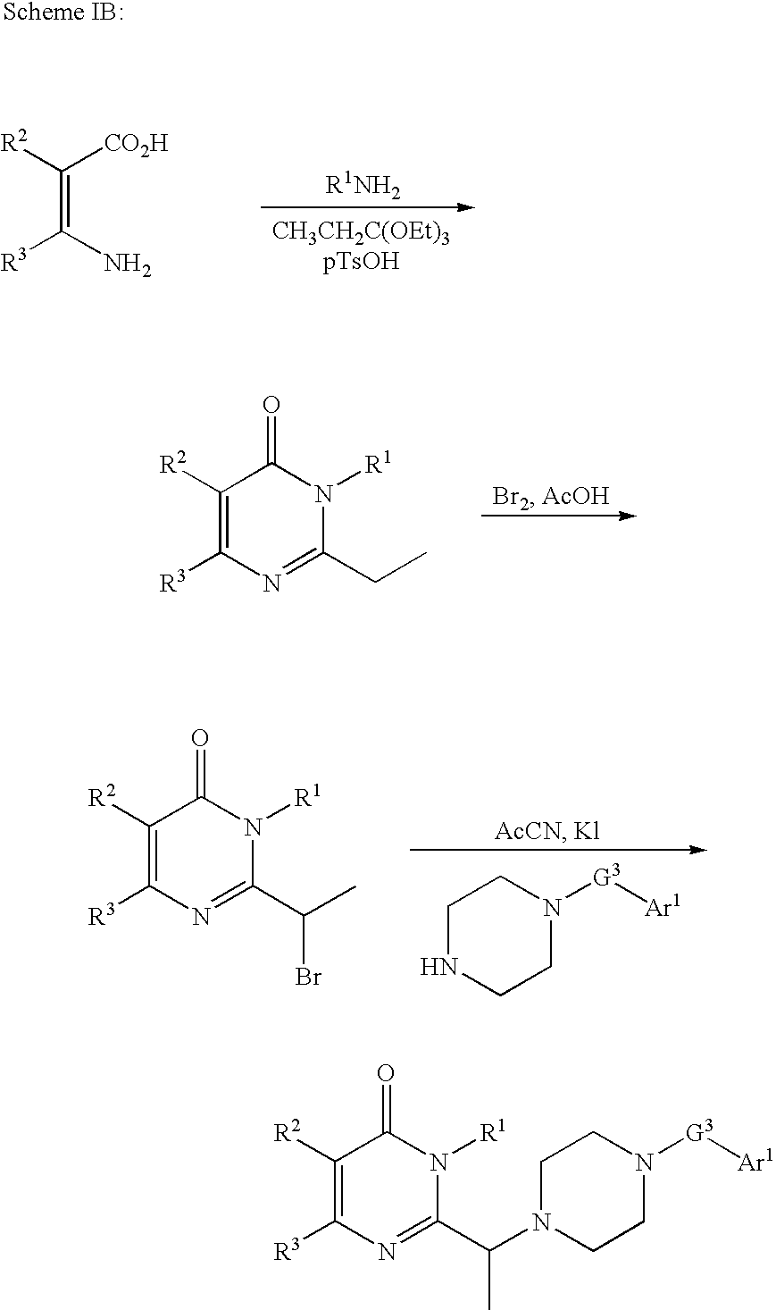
[R3]C(=C([R2])[CO2H])N.[R3]C1=C([R2])C(=O)N([R1])C(CC)=N1.[R3]C1=C([R2])C(=O)N([R1])C(C(C)Br)=N1.C1NCCN([G3][Ar1])C1.[R3]C1=C([R2])C(=O)N([R1])C(C(N2CCN([G3][Ar1])CC2)C)=N1
